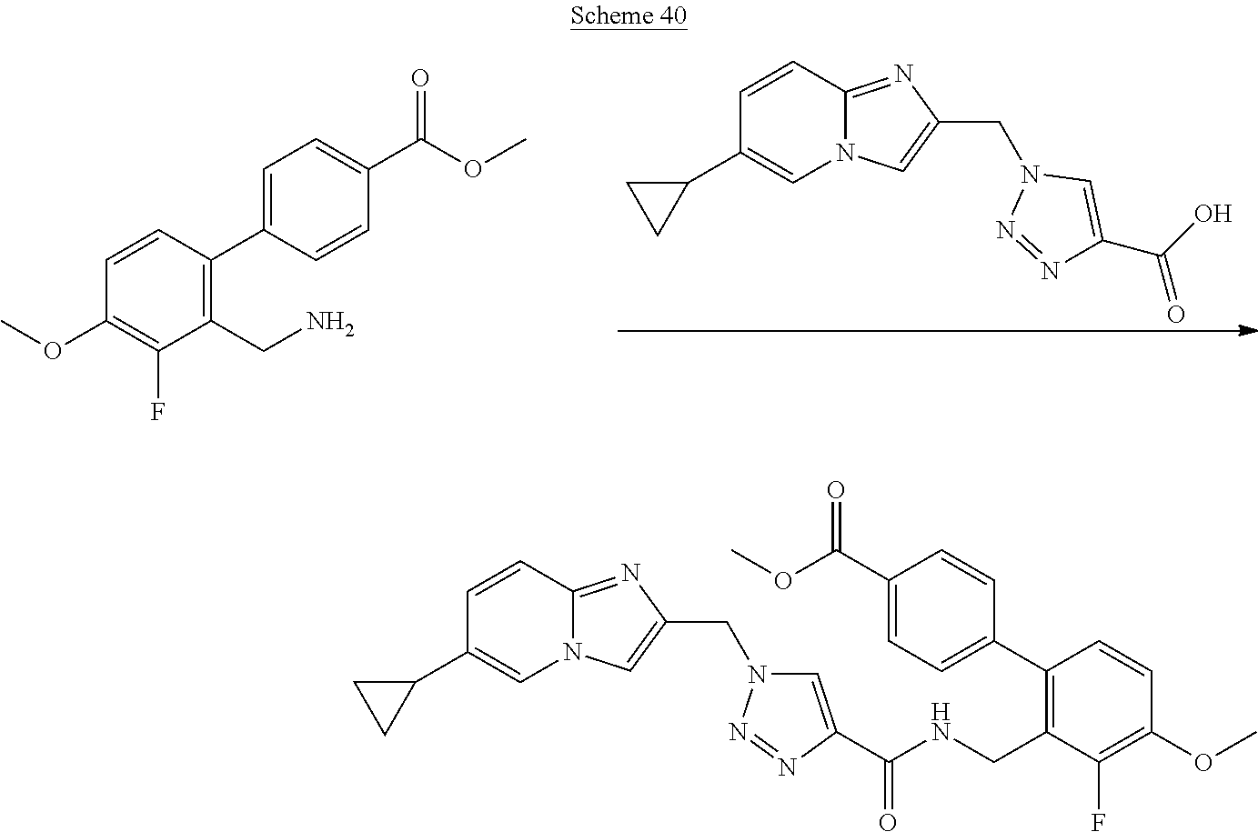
C1=CC2=NC(CN3N=NC(C(O)=O)=C3)=CN2C=C1C1CC1.COC1=C(F)C(CN)=C(C2=CC=C(C(OC)=O)C=C2)C=C1.C1=CC2=NC(CN3C=C(C(=O)NCC4=C(C5=CC=C(C(OC)=O)C=C5)C=CC(OC)=C4F)N=N3)=CN2C=C1C1CC1
